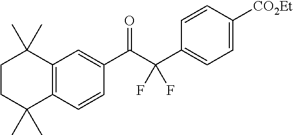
C12=C(C=CC(C(C(C3=CC=C([CO2Et])C=C3)(F)F)=O)=C1)C(C)(C)CCC2(C)C
